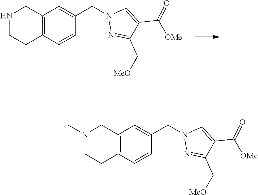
N1CCC2=C(C1)C=C(CN1N=C(C[MeO])C(C([OMe])=O)=C1)C=C2.N1(C)CCC2=C(C1)C=C(CN1N=C(C[MeO])C(C([OMe])=O)=C1)C=C2
